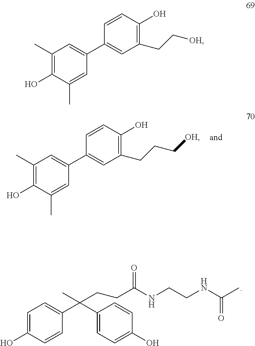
C1=C(O)C=CC(C(C2=CC=C(O)C=C2)(CCC(NCCNC(C)=O)=O)C)=C1.C1(C)=C(O)C(C)=CC(C2=CC(CCC[OH])=C(O)C=C2)=C1.C1(C)=C(O)C(C)=CC(C2=CC(CC[OH])=C(O)C=C2)=C1
